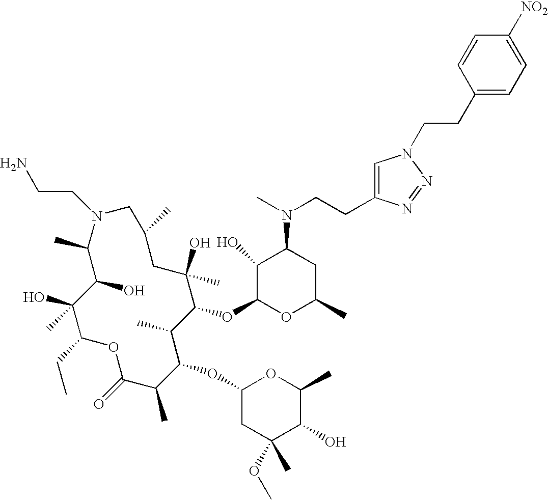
OC1C(C)N(CCN)CC(C)CC(O)(C)C(OC2OC(C)CC(N(C)CCC3=CN(CCC4=CC=C([NO2])C=C4)N=N3)C2O)C(C)C(OC2CC(C)(OC)C(O)C(C)O2)C(C)C(=O)OC(CC)C1(O)C
